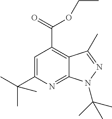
C(C1=CC(C(=O)OCC)=C2C(=N1)N(C(C)(C)C)N=C2C)(C)(C)C
